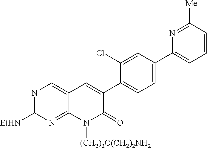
N1=C([EtHN])N=C2C(=C1)C=C(C1=CC=C(C3=CC=CC([Me])=N3)C=C1Cl)C(=O)N2[(CH2)2O(CH2)2NH2]
